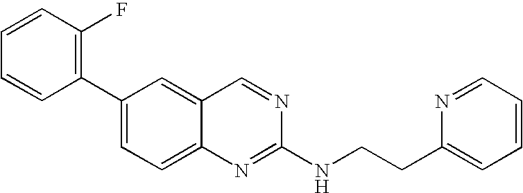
C12=CC(C3=C(F)C=CC=C3)=CC=C1N=C(NCCC1=CC=CC=N1)N=C2
